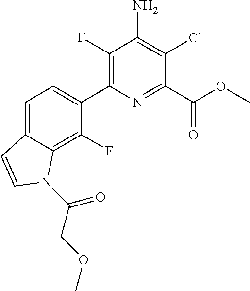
C1=C2C(=C(F)C(C3=C(F)C(N)=C(Cl)C(C(OC)=O)=N3)=C1)N(C(COC)=O)C=C2
